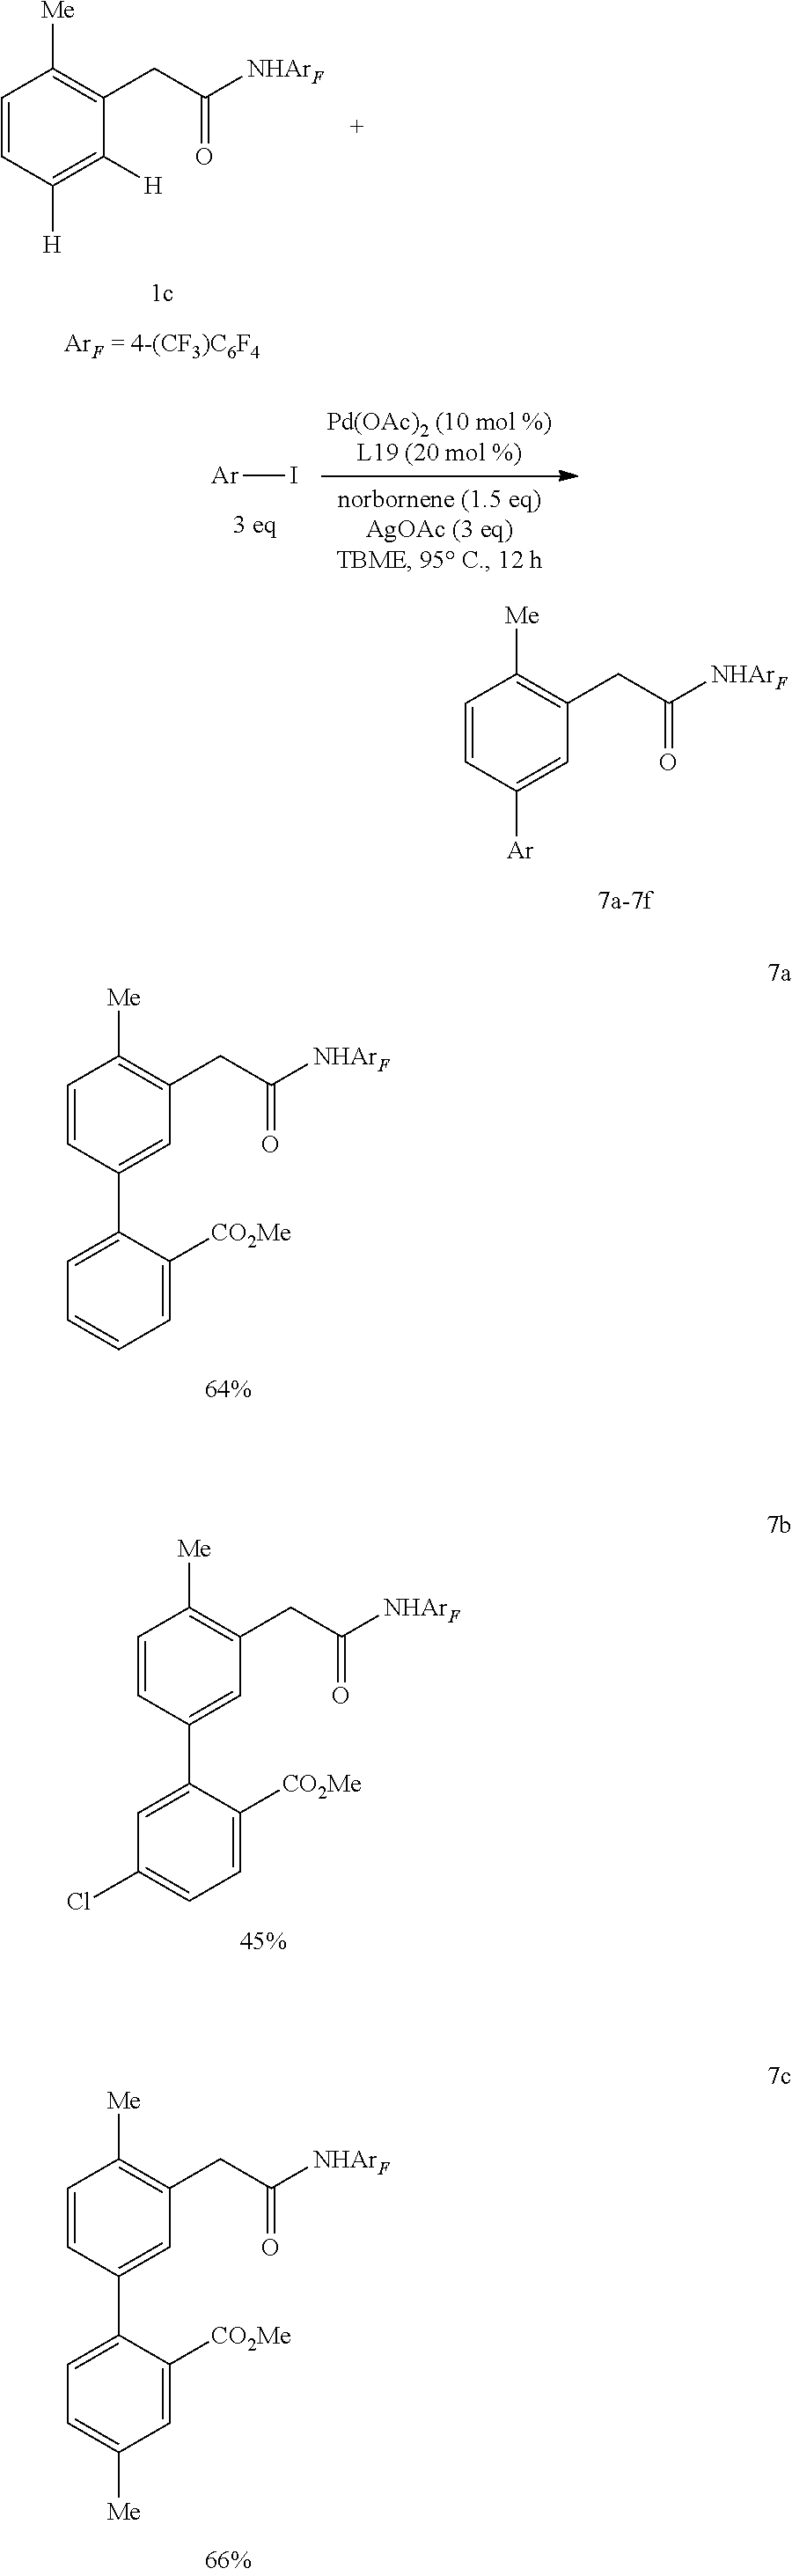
C1=CC([Ar])=CC(CC(=O)[NHArF])=C1[Me].[Ar]I.C1=CC([H])=C([H])C(CC(=O)[NHArF])=C1[Me].C1=CC(C2=CC=CC=C2[CO2Me])=CC(CC(=O)[NHArF])=C1[Me].C1=CC(C2=CC(Cl)=CC=C2[CO2Me])=CC(CC(=O)[NHArF])=C1[Me].C1=CC(C2=CC=C([Me])C=C2[CO2Me])=CC(CC(=O)[NHArF])=C1[Me]
